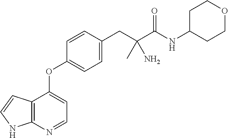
C1C(NC(C(CC2=CC=C(OC3=CC=NC4=C3C=CN4)C=C2)(N)C)=O)CCOC1
